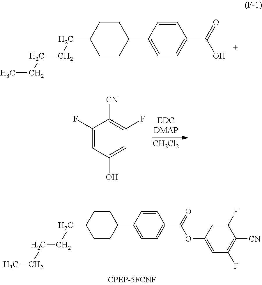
C1(F)=CC(O)=CC(F)=C1[CN].[CH2Cl2].C1(C2=CC=C(C(=O)O)C=C2)CCC(CCCCC)CC1.C1(C2=CC=C(C(=O)OC3=CC(F)=C([CN])C(F)=C3)C=C2)CCC(CCCCC)CC1
